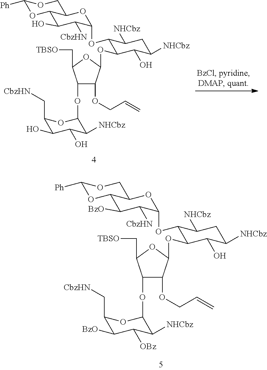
C1(OC2C([NHCbz])C(O)C(O)C(C[CbzHN])O2)C(OCC=C)C(OC2C(OC3C([CbzHN])C(O)C4OC([Ph])OCC4O3)C([NHCbz])CC([NHCbz])C2O)OC1C[TBSO].C1(OC2C([NHCbz])C([OBz])C([BzO])C(C[CbzHN])O2)C(OCC=C)C(OC2C(OC3C([CbzHN])C([BzO])C4OC([Ph])OCC4O3)C([NHCbz])CC([NHCbz])C2O)OC1C[TBSO]
